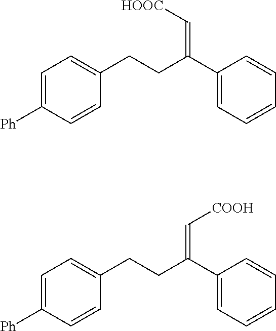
C1=C([Ph])C=CC(CCC(C2=CC=CC=C2)=C[HOOC])=C1.C1=C([Ph])C=CC(CCC(C2=CC=CC=C2)=C[COOH])=C1
